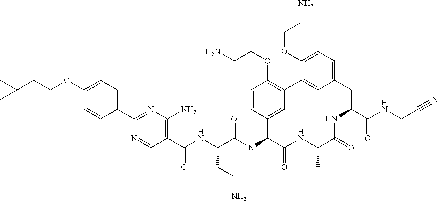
C1(C(NC(C(N(C2C(=O)NC(C)C(=O)NC(C(NCC#N)=O)CC3=CC=C(OCCN)C(=C3)C3=C(OCCN)C=CC2=C3)C)=O)CCN)=O)=C(N)N=C(C2=CC=C(OCCC(C)(C)C)C=C2)N=C1C
